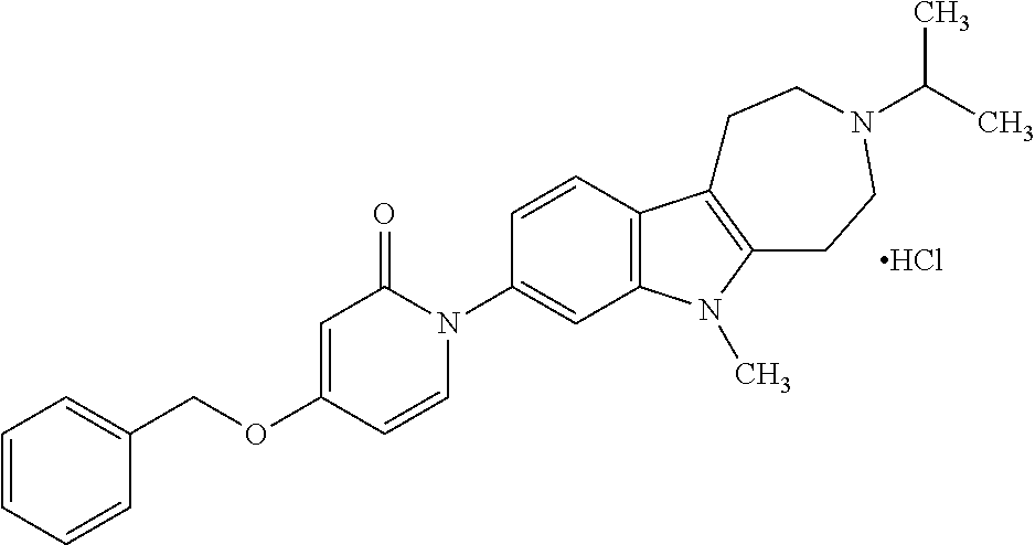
C1=CC=CC(COC2=CC(=O)N(C3=CC4=C(C=C3)C3=C(N4C)CCN(C(C)C)CC3)C=C2)=C1.Cl
